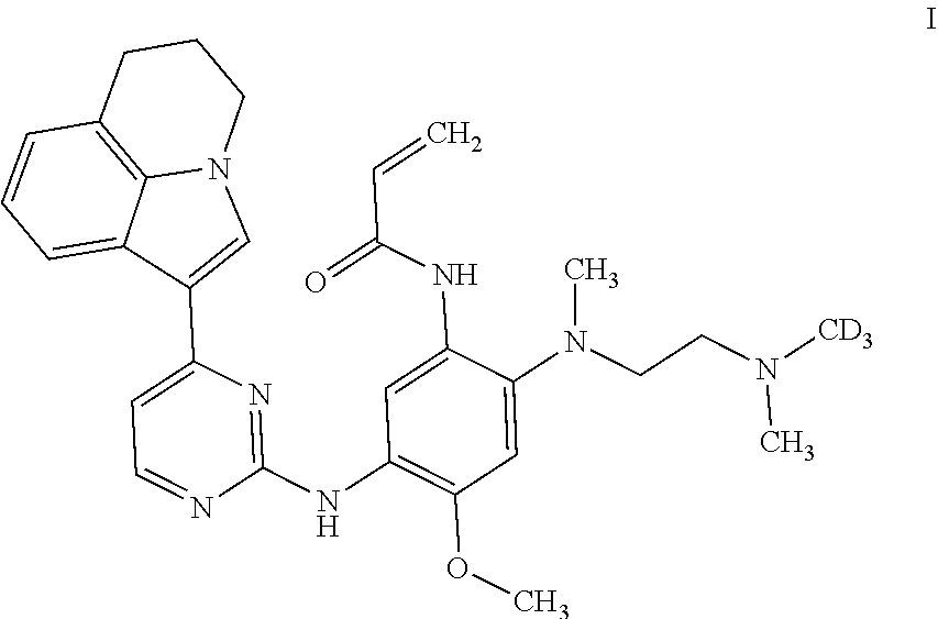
C1=C2C3=C(C=C1)CCCN3C=C2C1=CC=NC(NC2=C(OC)C=C(N(CCN([CD3])C)C)C(NC(C=C)=O)=C2)=N1
